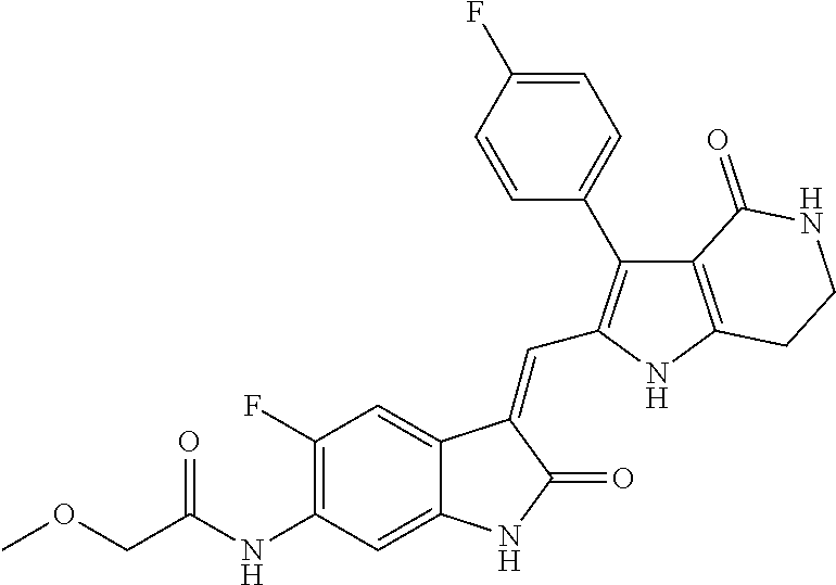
C1(F)=C(NC(COC)=O)C=C2C(=C1)C(=CC1=C(C3=CC=C(F)C=C3)C3=C(N1)CCNC3=O)C(=O)N2
